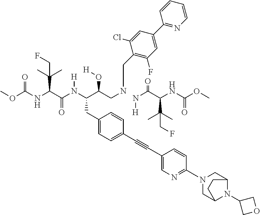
COC(NC(C(N(C(C(CNCC1=C(F)C=C(C2=NC=CC=C2)C=C1Cl)O[H])CC1=CC=C(C#CC2=CN=C(N3CC4N(C5COC5)C(C3)CC4)C=C2)C=C1)[H])=O)C(CF)(C)C)=O.N(C(C(NC(OC)=O)C(C)(C)CF)=O)[H]
